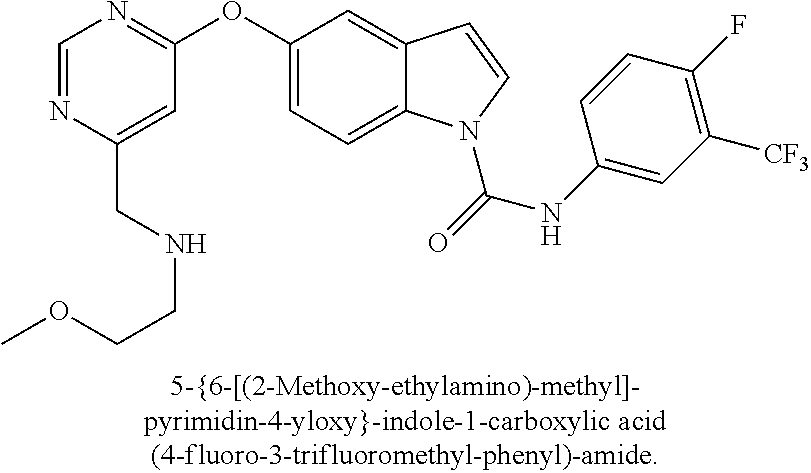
C(C1=CC(OC2=CC=C3C(=C2)C=CN3C(=O)NC2=CC([CF3])=C(F)C=C2)=NC=N1)NCCOC
